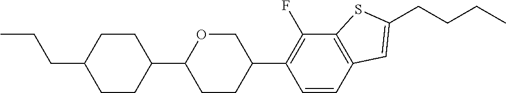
CCCC1CCC(C2CCC(C3=C(F)C4=C(C=C3)C=C(CCCC)S4)CO2)CC1
